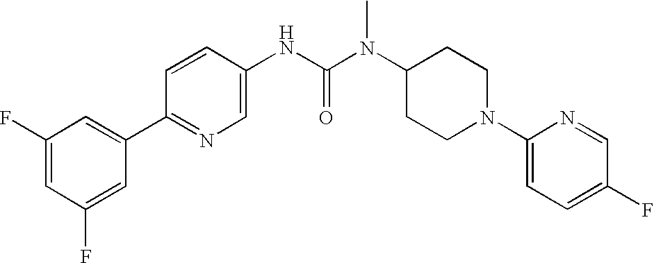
C1(F)=CC(F)=CC(C2=NC=C(NC(N(C3CCN(C4=CC=C(F)C=N4)CC3)C)=O)C=C2)=C1
